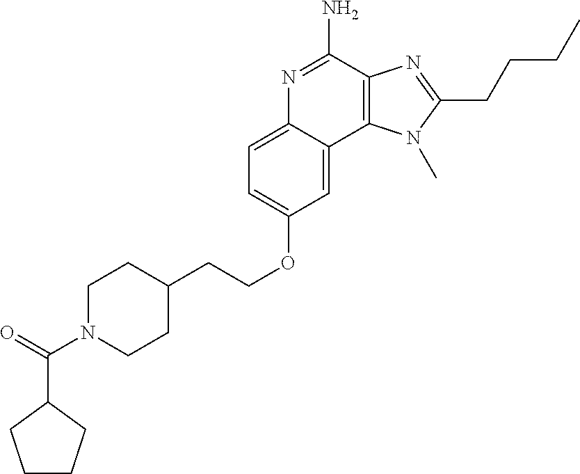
C1N(C(=O)C2CCCC2)CCC(CCOC2=CC=C3C(=C2)C2=C(C(N)=N3)N=C(CCCC)N2C)C1
